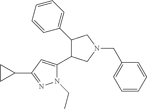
C1(C2=CC=CC=C2)C(C2=CC(C3CC3)=NN2CC)CN(CC2=CC=CC=C2)C1
